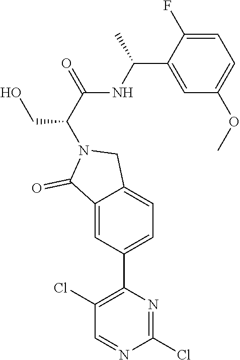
C1(Cl)=NC(C2=CC=C3C(=C2)C(=O)N(C(CO)C(NC(C)C2=CC(OC)=CC=C2F)=O)C3)=C(Cl)C=N1
